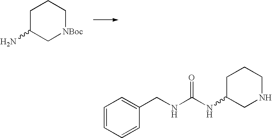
C1C(N)C[NBoc]CC1.C1=CC=CC(CNC(NC2CNCCC2)=O)=C1
